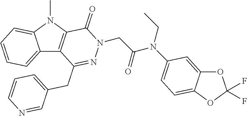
C12=CC=CC=C1N(C)C1=C2C(CC2=CC=CN=C2)=NN(CC(N(CC)C2=CC=C3C(=C2)OC(F)(F)O3)=O)C1=O
